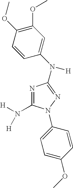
C1(N([H])[H])=NC(N(C2=CC(OC)=C(OC)C=C2)[H])=NN1C1=CC=C(OC)C=C1
